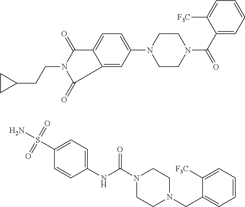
C12=CC(N3CCN(C(C4=CC=CC=C4[F3C])=O)CC3)=CC=C1C(=O)N(CCC1CC1)C2=O.C1=C(S(N)(=O)=O)C=CC(NC(N2CCN(CC3=CC=CC=C3[F3C])CC2)=O)=C1
